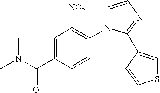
C1=CN=C(C2=CSC=C2)N1C1=C([NO2])C=C(C(N(C)C)=O)C=C1
